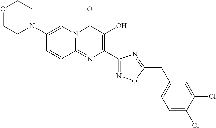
N1(C2=CN3C(=NC(C4=NOC(CC5=CC=C(Cl)C(Cl)=C5)=N4)=C(O)C3=O)C=C2)CCOCC1
